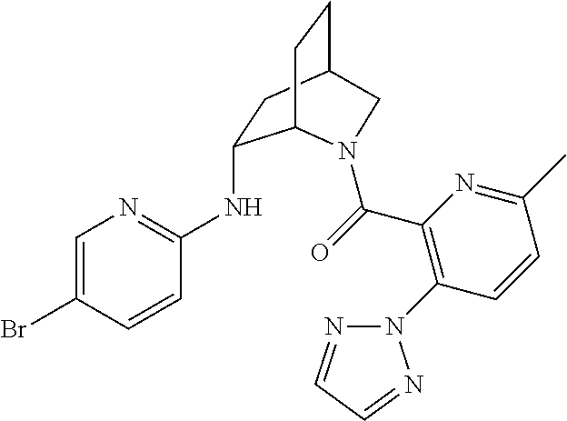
C1(NC2=NC=C(Br)C=C2)CC2CCC1N(C(=O)C1=C(N3N=CC=N3)C=CC(C)=N1)C2
